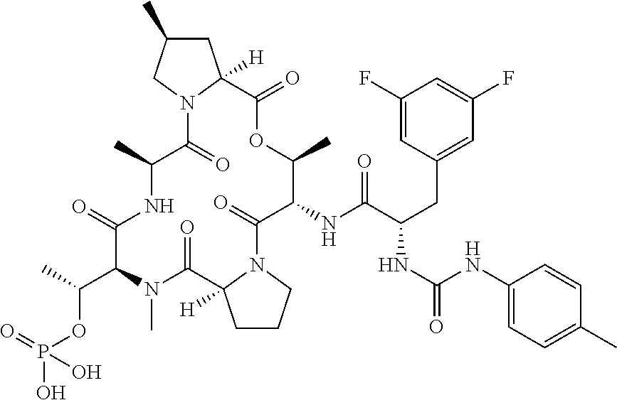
C1(C)OC(=O)C2([H])N(C(=O)C(C)NC(=O)C(C(OP(O)(=O)O)C)N(C)C(=O)C3([H])N(C(=O)C1NC(C(NC(=O)NC1=CC=C(C)C=C1)CC1=CC(F)=CC(F)=C1)=O)CCC3)CC(C)C2
